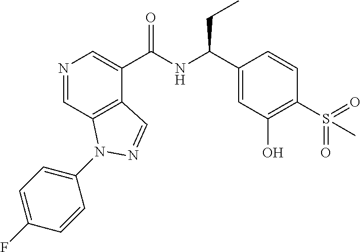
N1=CC2=C(C(C(NC(C3=CC(O)=C(S(=O)(=O)C)C=C3)CC)=O)=C1)C=NN2C1=CC=C(F)C=C1
